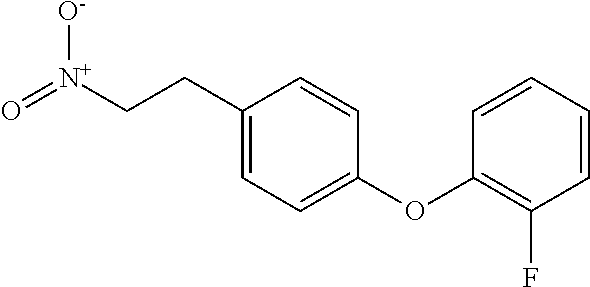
C(CC1=CC=C(OC2=C(F)C=CC=C2)C=C1)[N+](=O)[O-]
